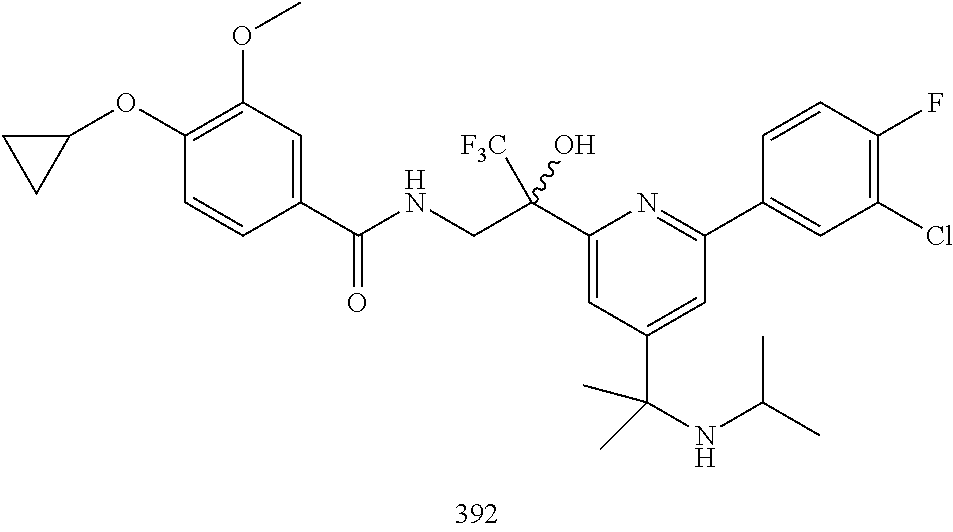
C1(C(NCC(C2=CC(C(NC(C)C)(C)C)=CC(C3=CC(Cl)=C(F)C=C3)=N2)(O)[F3C])=O)=CC(OC)=C(OC2CC2)C=C1
